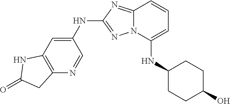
C12=NC(NC3=CC4=C(N=C3)CC(=O)N4)=NN1C(NC1CCC(O)CC1)=CC=C2
